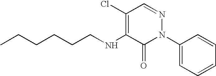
C(CCCNC1=C(Cl)C=NN(C2=CC=CC=C2)C1=O)CC
